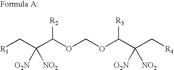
[R1]CC(C(OCOC(C(C[R4])([O2N])[NO2])[R3])[R2])([O2N])[NO2]
